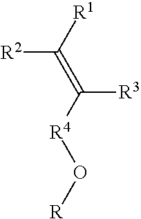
[R2]C([R1])=C([R4]O[R])[R3]
